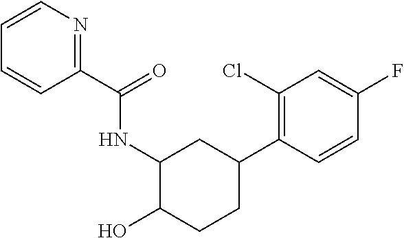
C1=CC(C(=O)NC2C(O)CCC(C3=C(Cl)C=C(F)C=C3)C2)=NC=C1
